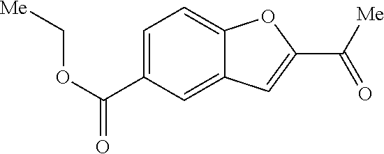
C1=C(C(OC[Me])=O)C=C2C(=C1)OC(C([Me])=O)=C2
